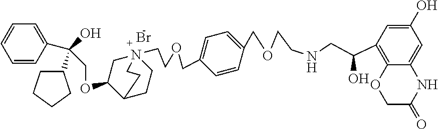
Br.C1=CC(C(O)(C2CCCC2)COC2C3CCN(CCOCC4=CC=C(COCCNCC(C5=C6C(=CC(O)=C5)NC(=O)CO6)O)C=C4)(C2)CC3)=CC=C1
